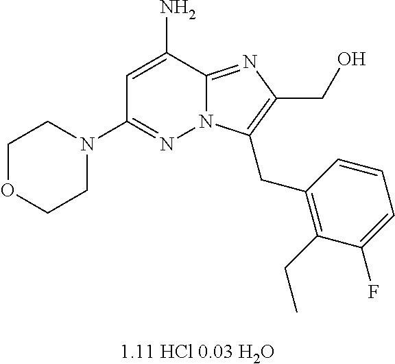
C1OCCN(C2=NN3C(=NC(CO)=C3CC3=C(CC)C(F)=CC=C3)C(N)=C2)C1
